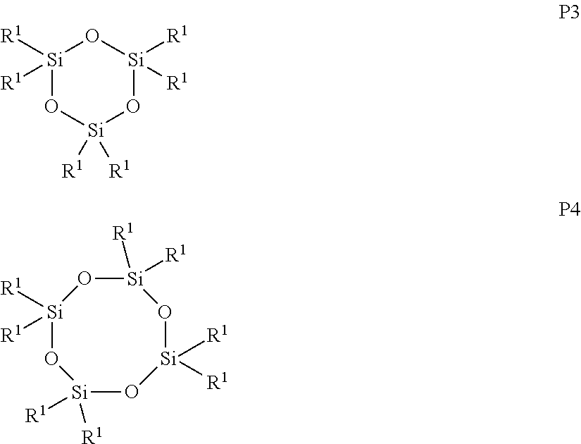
[Si]1([R1])([R1])O[Si]([R1])([R1])O[Si]([R1])([R1])O1.[Si]1([R1])([R1])O[Si]([R1])([R1])O[Si]([R1])([R1])O[Si]([R1])([R1])O1
